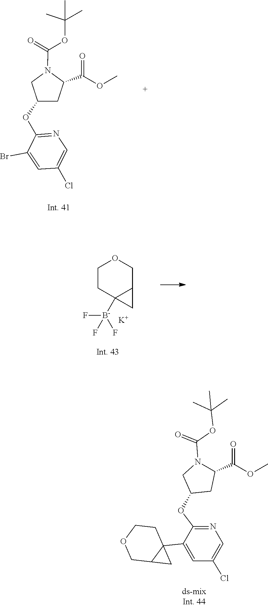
C1(OC2CN(C(=O)OC(C)(C)C)C(C(=O)OC)C2)=NC=C(Cl)C=C1Br.C12([B-](F)(F)F)CCOCC1C2.[K].C1=C(C23CC2COCC3)C(OC2CN(C(=O)OC(C)(C)C)C(C(=O)OC)C2)=NC=C1Cl
